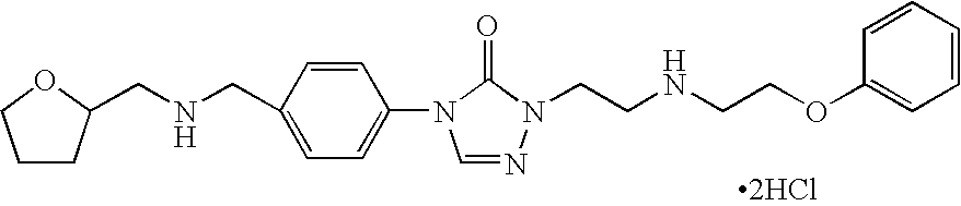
[2HCl].N(CC1=CC=C(N2C=NN(CCNCCOC3=CC=CC=C3)C2=O)C=C1)CC1CCCO1
